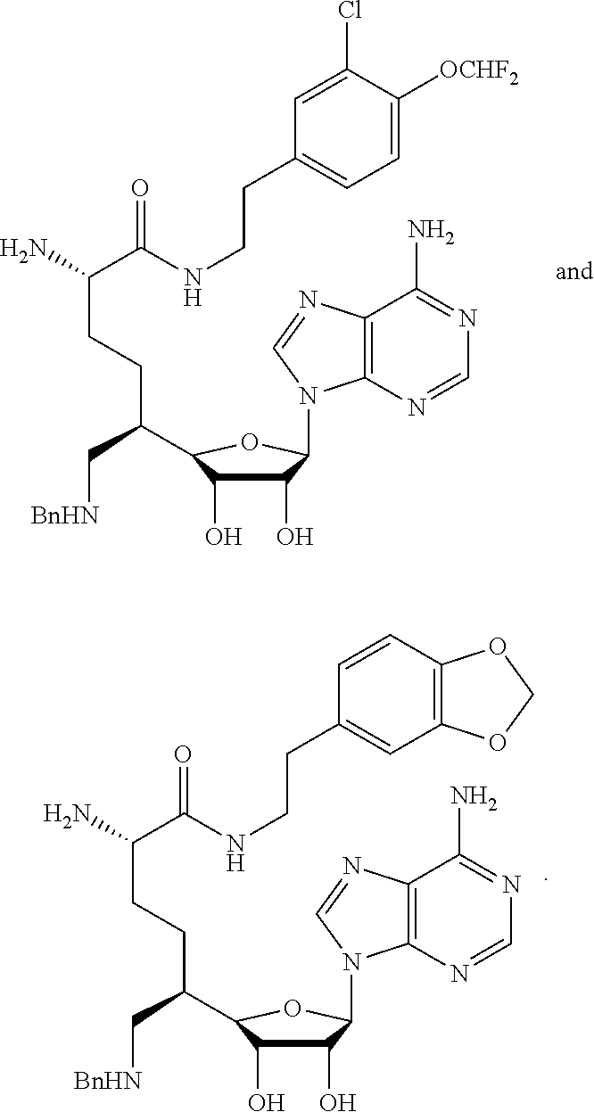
C1(O)C(O)C(C(C[BnHN])CCC(C(NCCC2=CC=C([OCHF2])C(Cl)=C2)=O)N)OC1N1C2=C(C(N)=NC=N2)N=C1.C1(O)C(O)C(C(C[BnHN])CCC(C(NCCC2=CC3=C(C=C2)OCO3)=O)N)OC1N1C2=C(C(N)=NC=N2)N=C1
